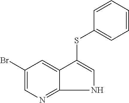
C1(Br)=CN=C2NC=C(SC3=CC=CC=C3)C2=C1
